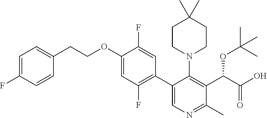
C1=C(F)C=CC(CCOC2=CC(F)=C(C3=CN=C(C)C(C(C(O)=O)OC(C)(C)C)=C3N3CCC(C)(C)CC3)C=C2F)=C1
